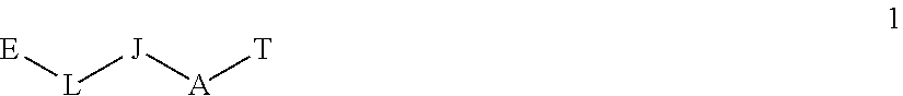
[E][L][J][A][T]
